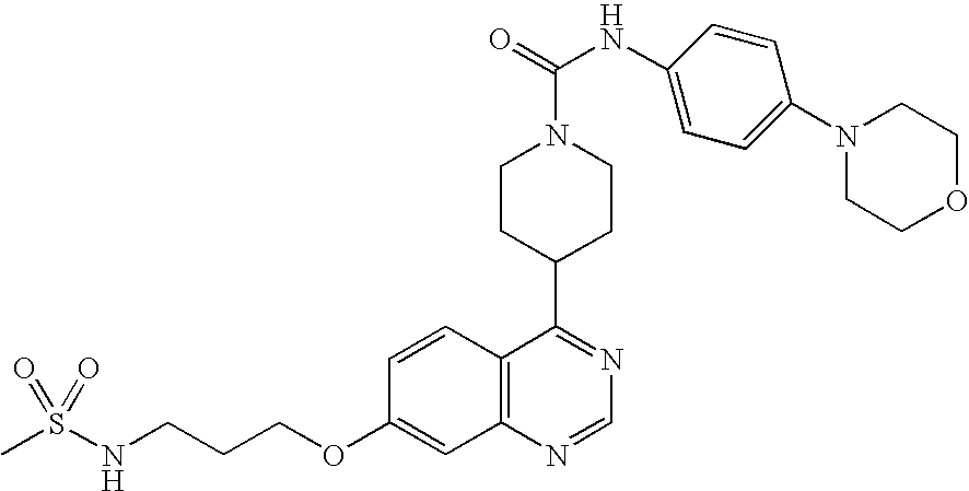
C1CC(C2=NC=NC3=C2C=CC(OCCCNS(C)(=O)=O)=C3)CCN1C(NC1=CC=C(N2CCOCC2)C=C1)=O
